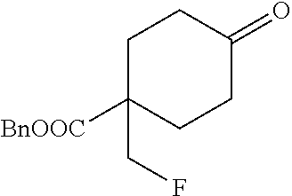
C1C(CF)([BnOOC])CCC(=O)C1
